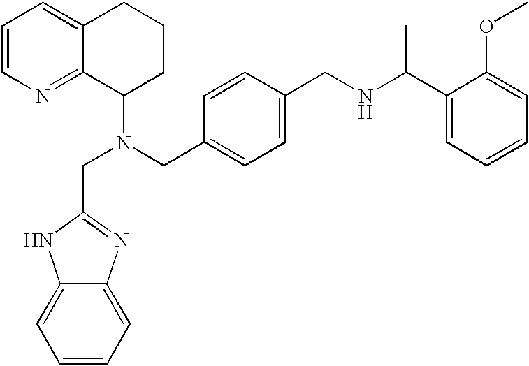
C1=CN=C2C(=C1)CCCC2N(CC1=CC=C(CNC(C2=CC=CC=C2OC)C)C=C1)CC1=NC2=CC=CC=C2N1
